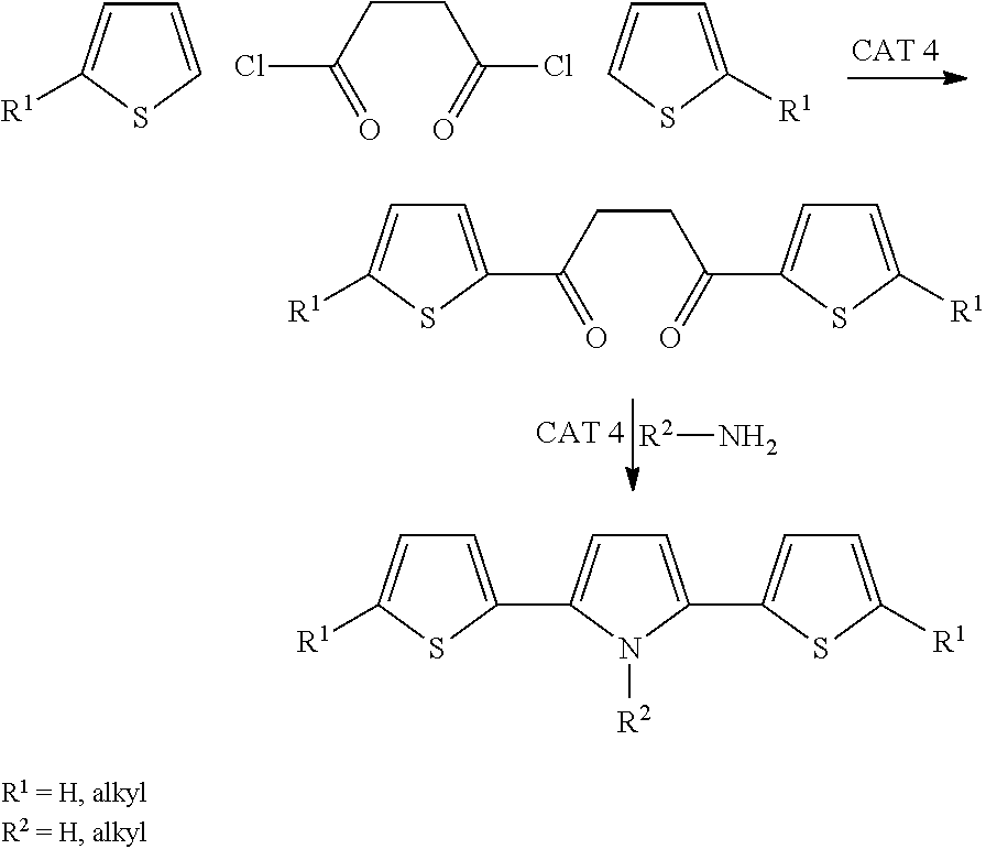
C1=CSC([R1])=C1.ClC(CCC(Cl)=O)=O.C1=C([R1])SC=C1.[R2]N.C1=C(C(CCC(=O)C2=CC=C([R1])S2)=O)SC([R1])=C1.C1=C(C2=CC=C(C3=CC=C([R1])S3)N2[R2])SC([R1])=C1
